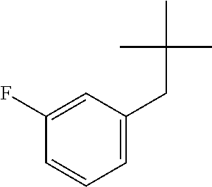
C1=CC(F)=CC(CC(C)(C)C)=C1
